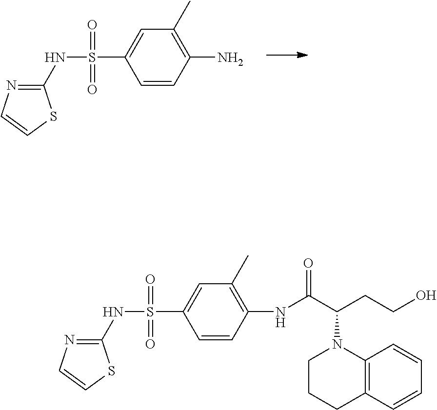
C1=CC(N)=C(C)C=C1S(NC1=NC=CS1)(=O)=O.C1=CC(NC(C(CCO)N2CCCC3=C2C=CC=C3)=O)=C(C)C=C1S(NC1=NC=CS1)(=O)=O
